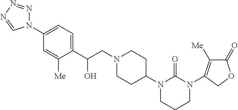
C(CN1CCC(N2CCCN(C3=C([Me])C(=O)OC3)C2=O)CC1)(C1=CC=C(N2N=NN=C2)C=C1[Me])O
